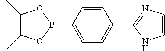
C1=C(B2OC(C)(C)C(C)(C)O2)C=CC(C2=NC=CN2)=C1
